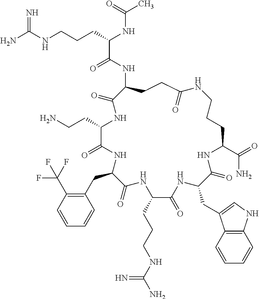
NC(NCCCC(NC(C)=O)C(=O)NC1CCC(=O)NCCCC(C(=O)N)NC(=O)C(CC2=CNC3=C2C=CC=C3)NC(=O)C(CCCNC(N)=N)NC(=O)C(CC2=C(C(F)(F)F)C=CC=C2)NC(=O)C(CCN)NC1=O)=N
